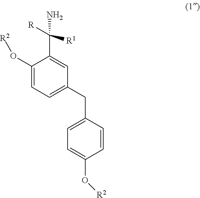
C1(O[R2])=CC=C(CC2=CC=C(O[R2])C=C2)C=C1C([R1])(N)[R]
